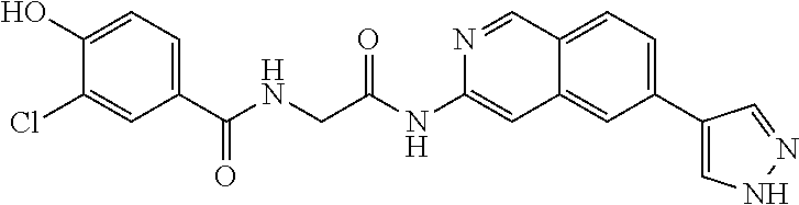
C(C(NC1=CC2=CC(C3=CNN=C3)=CC=C2C=N1)=O)NC(C1=CC=C(O)C(Cl)=C1)=O
